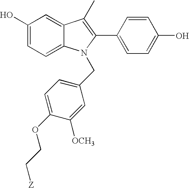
C1(O)=CC=C2C(=C1)C(C)=C(C1=CC=C(O)C=C1)N2CC1=CC=C(OCC[Z])C([OCH3])=C1
